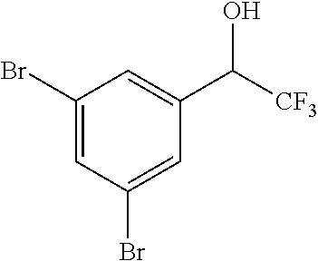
C1(Br)=CC(Br)=CC(C([CF3])O)=C1
